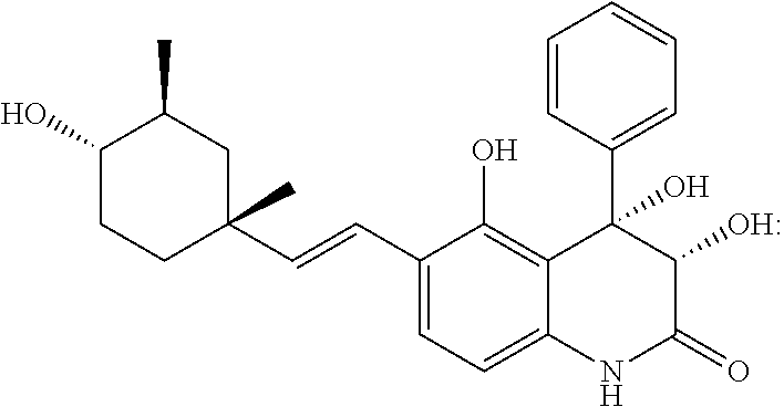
C1=CC(C2(O)C3=C(O)C(C=CC4(C)CC(C)C(O)CC4)=CC=C3NC(=O)C2O)=CC=C1
